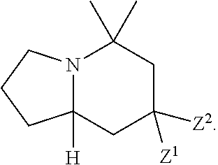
C1([Z2])([Z1])CC(C)(C)N2C([H])(C1)CCC2
